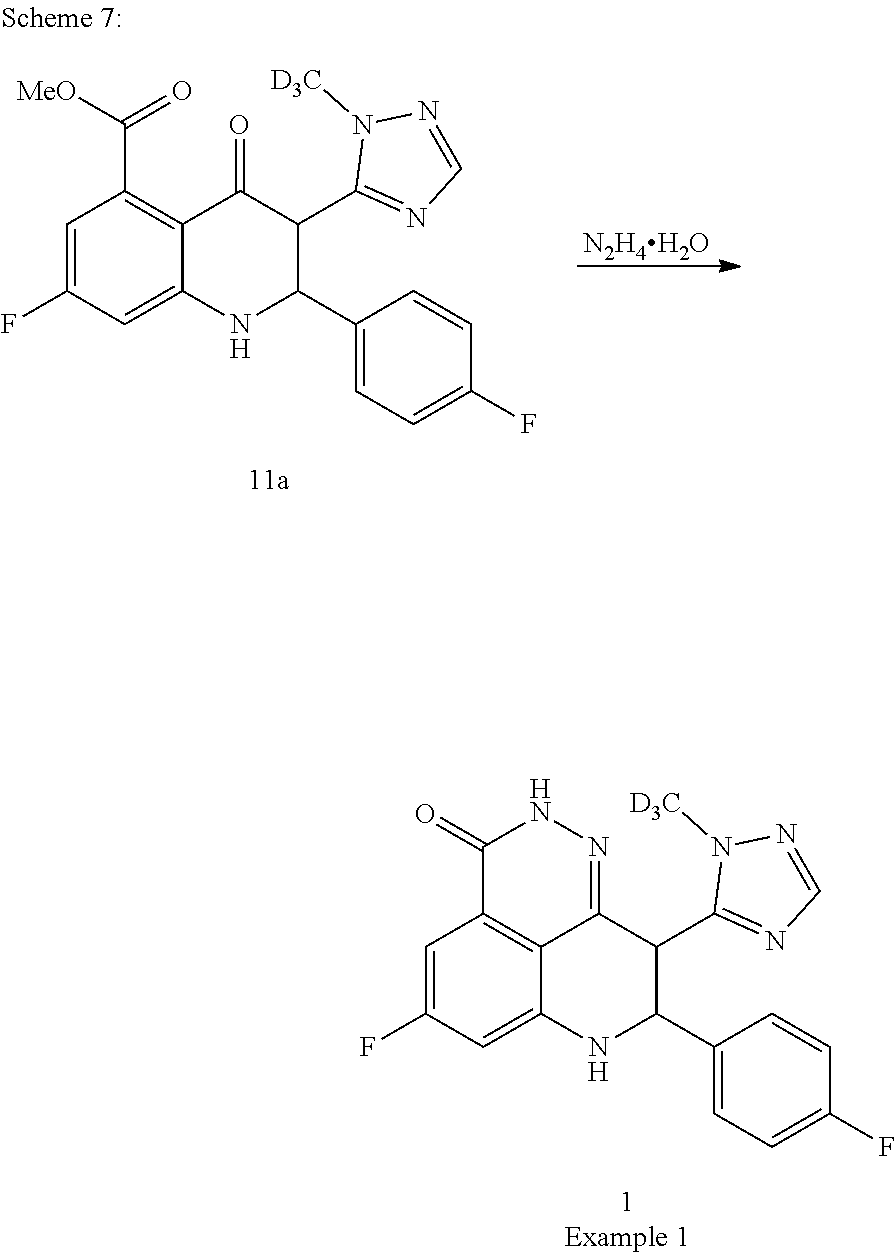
C1=C(F)C=C2C3=C1C(=O)NN=C3C(C1=NC=NN1[D3C])C(C1=CC=C(F)C=C1)N2.C1=C(F)C=C2C(=C1C([MeO])=O)C(=O)C(C1=NC=NN1[D3C])C(C1=CC=C(F)C=C1)N2.[N2H4H2O]
